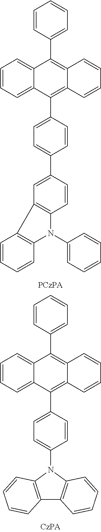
C1=CC(C2=C3C(=C(C4=CC=C(C5=CC6=C(C=C5)N(C5=CC=CC=C5)C5=C6C=CC=C5)C=C4)C4=CC=CC=C24)C=CC=C3)=CC=C1.C1=CC(C2=C3C(=C(C4=CC=C(N5C6=C(C7=C5C=CC=C7)C=CC=C6)C=C4)C4=CC=CC=C24)C=CC=C3)=CC=C1
